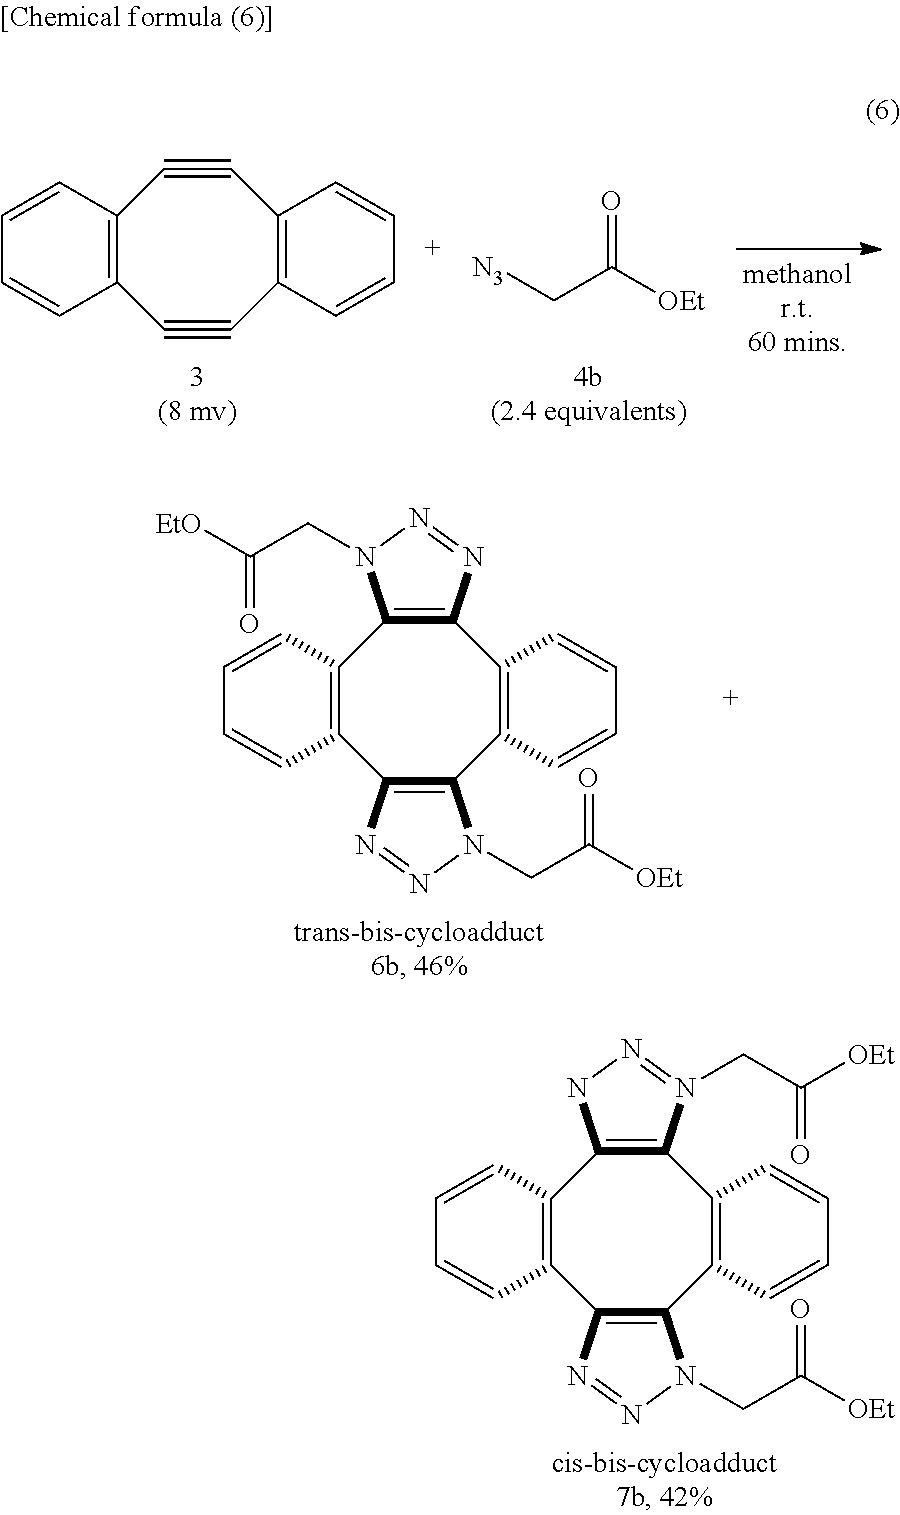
O=C([OEt])C[N3].C12=C(C#CC3=C(C#C1)C=CC=C3)C=CC=C2.C12=C(C3=C(C4=C(C5=C1N(CC([EtO])=O)N=N5)C=CC=C4)N(CC([OEt])=O)N=N3)C=CC=C2.C12=C(C3=C(C4=C(C5=C1NN=N5CC(=O)[OEt])C=CC=C4)N(CC([OEt])=O)N=N3)C=CC=C2
